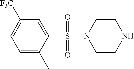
C1=C(C)C(S(=O)(=O)N2CCNCC2)=CC([F3C])=C1
